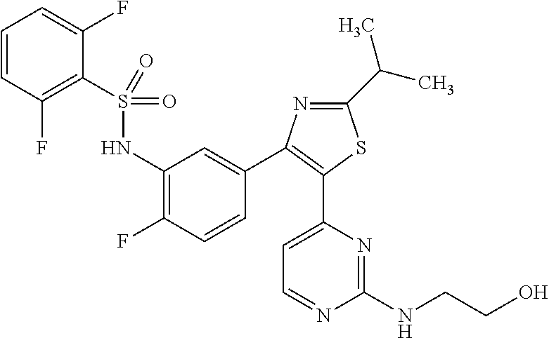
S(NC1=C(F)C=CC(C2=C(C3=CC=NC(NCCO)=N3)SC(C(C)C)=N2)=C1)(=O)(=O)C1=C(F)C=CC=C1F
